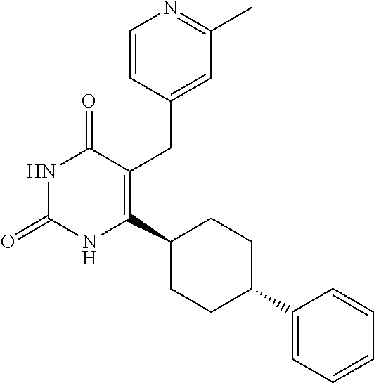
C1=CC(CC2=C(C3CCC(C4=CC=CC=C4)CC3)NC(=O)NC2=O)=CC(C)=N1
